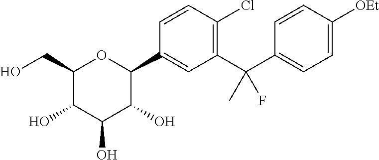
C1(CO)C(O)C(O)C(O)C(C2=CC(C(C3=CC=C([OEt])C=C3)(C)F)=C(Cl)C=C2)O1
